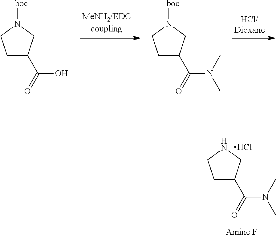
C1C(C(=O)O)CN([boc])C1.C1C(C(=O)N(C)C)CN([boc])C1.C1C(C(=O)N(C)C)CNC1.Cl.[Amine F]
